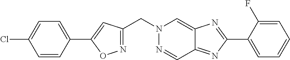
N1=C(CN2N=CC3=NC(C4=CC=CC=C4F)=NC3=C2)C=C(C2=CC=C(Cl)C=C2)O1
